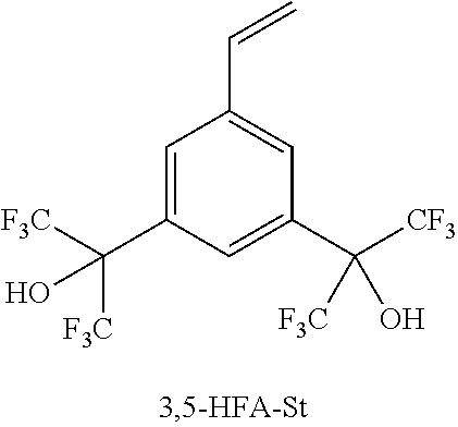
C1=C(C([CF3])([F3C])O)C=C(C=C)C=C1C([F3C])([F3C])O
